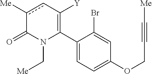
C1(C2=C([Y])cc([Me])C(=O)N2C[Me])=CC=C(OCC#C[Me])C=C1Br
